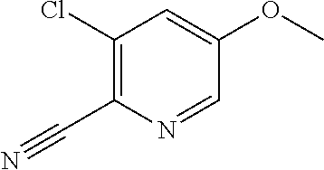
C1(Cl)=C(C#N)N=CC(OC)=C1
